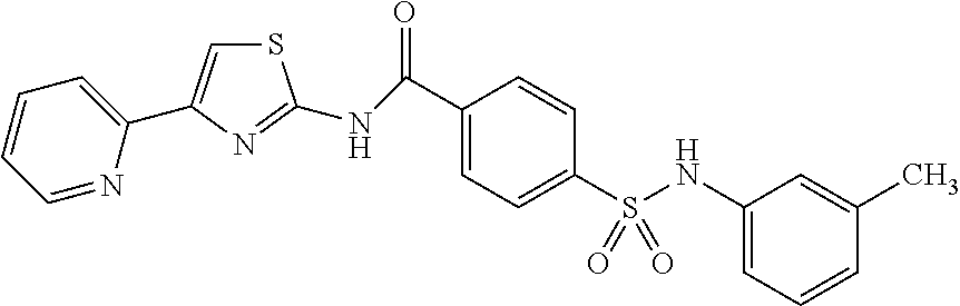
C1=C(C2=CSC(NC(=O)C3=CC=C(S(NC4=CC=CC(C)=C4)(=O)=O)C=C3)=N2)N=CC=C1
